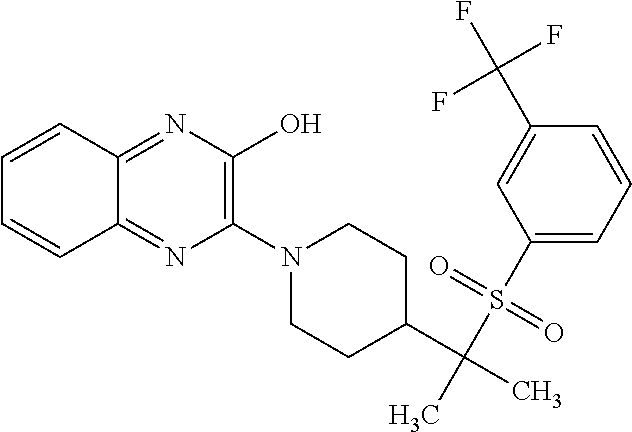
C1(N2CCC(C(C)(S(C3=CC=CC(C(F)(F)F)=C3)(=O)=O)C)CC2)=C(O)N=C2C(=N1)C=CC=C2
